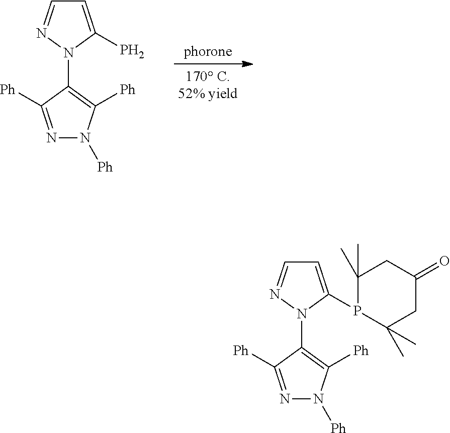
C1=C(P)N(C2=C([Ph])N([Ph])N=C2[Ph])N=C1.C1=C(P2C(C)(C)CC(=O)CC2(C)C)N(C2=C([Ph])N([Ph])N=C2[Ph])N=C1
